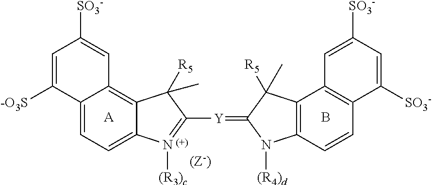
[A].B.C1=C2C(=C3C(=C1)C([-O3S])=CC([SO3-])=C3)C([R5])(C)C([Y]=C1N([(R4)d])C3=C(C1([R5])C)C1=C(C=C3)C([SO3-])=CC([SO3-])=C1)=N2[(R3)c]
